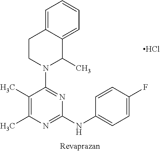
C1=C2C(=CC=C1)C(C)N(C1=NC(NC3=CC=C(F)C=C3)=NC(C)=C1C)CC2.Cl
